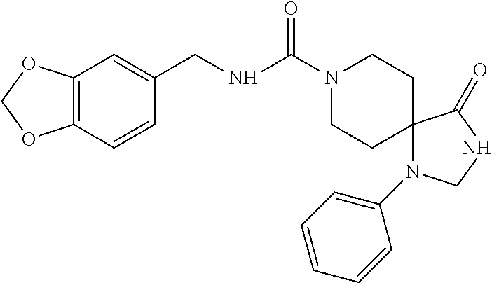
C12=C(C=CC(CNC(N3CCC4(CC3)N(C3=CC=CC=C3)CNC4=O)=O)=C1)OCO2
